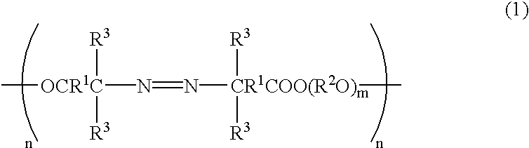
C[OCR1C](N=N[CR1COO(R2O)m](C)([R3])[R3])([R3])[R3]
